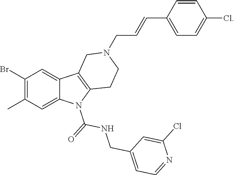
C1(Br)=C(C)C=C2C(=C1)C1=C(N2C(=O)NCC2=CC=NC(Cl)=C2)CCN(CC=CC2=CC=C(Cl)C=C2)C1
